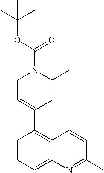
C1=CC=C2C(=C1C1=CCN(C(OC(C)(C)C)=O)C(C)C1)C=CC(C)=N2
